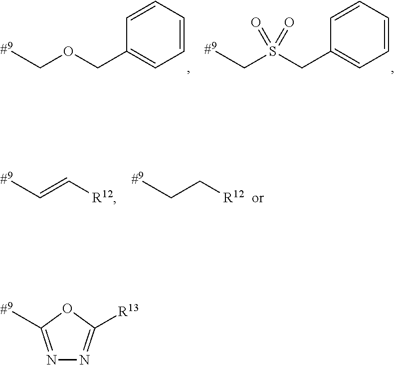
N1=C(C)OC([R13])=N1.C1=CC=CC(COCC)=C1.C1=CC=CC(CS(CC)(=O)=O)=C1.[R12]C=CC.[R12]CCC
